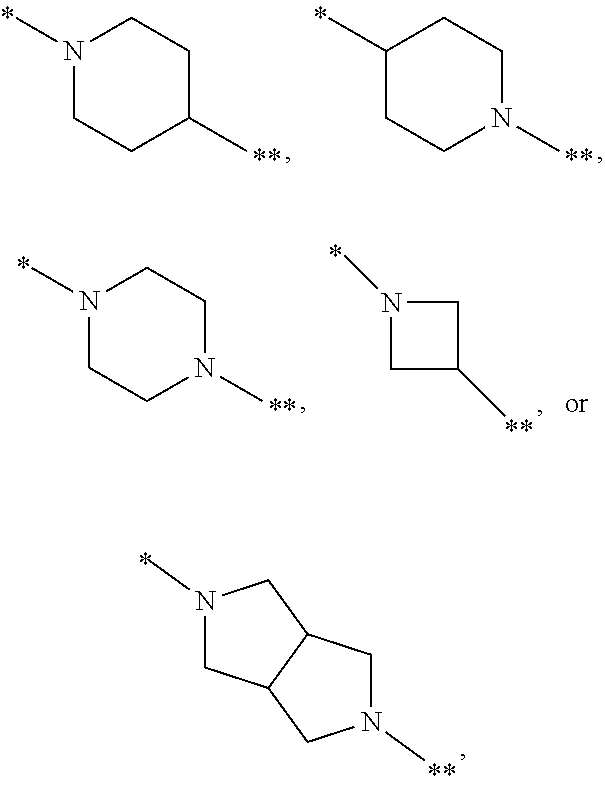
N1(C)CC2C(C1)CN(C)C2.N1(C)CCC(C)CC1.C1(C)CCN(C)CC1.N1(C)CCN(C)CC1.C1N(C)CC1C
